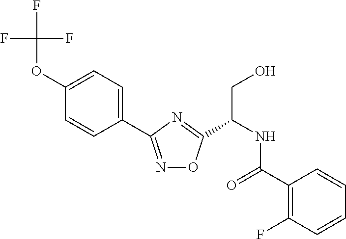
C1=C(OC(F)(F)F)C=CC(C2=NOC(C(CO)NC(=O)C3=C(F)C=CC=C3)=N2)=C1
